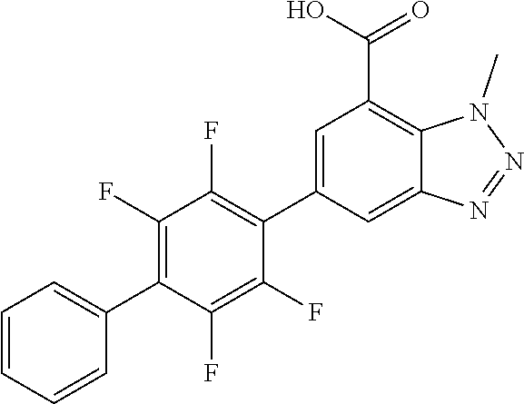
C1(C2=C(F)C(F)=C(C3=CC(C(O)=O)=C4C(=C3)N=NN4C)C(F)=C2F)=CC=CC=C1
